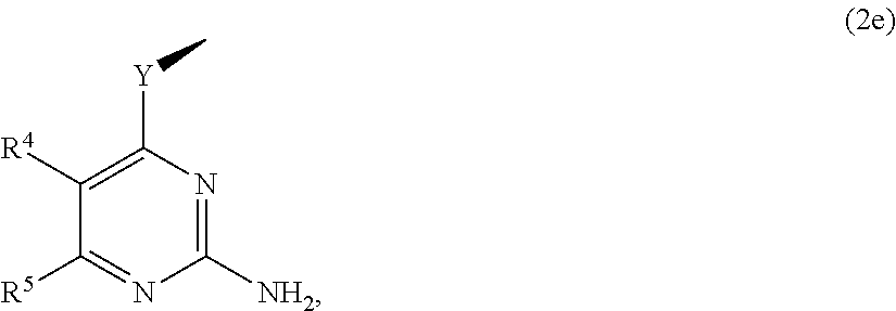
C1([R4])=C([Y]C)N=C([NH2])N=C1[R5]
